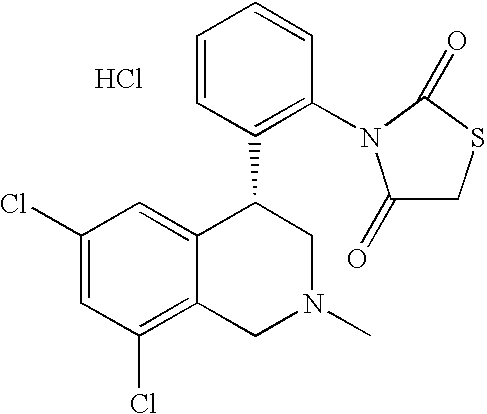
C1(Cl)=CC(Cl)=C2C(=C1)C(C1=C(N3C(=O)CSC3=O)C=CC=C1)CN(C)C2.Cl
